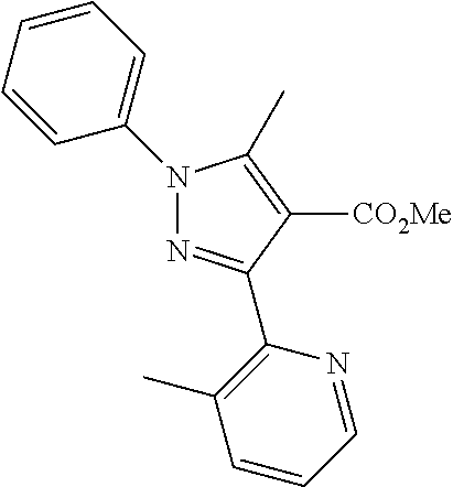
N1(C2=CC=CC=C2)N=C(C2=C(C)C=CC=N2)C([CO2Me])=C1C
